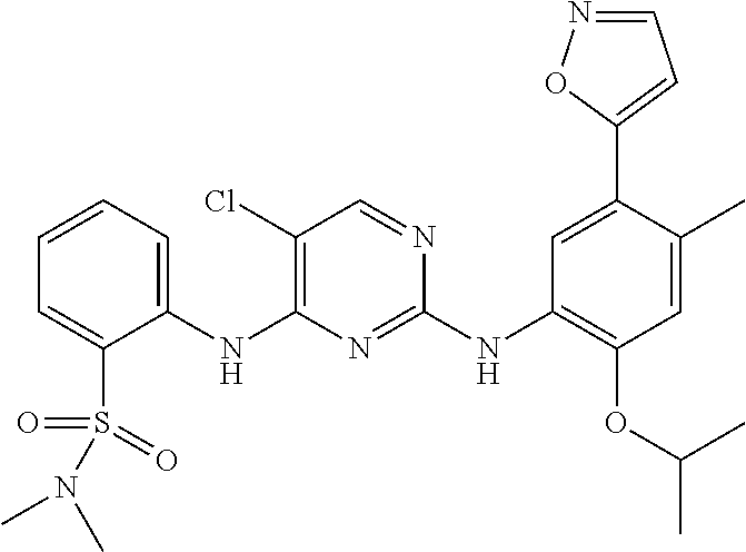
C1(NC2=C(Cl)C=NC(NC3=C(OC(C)C)C=C(C)C(C4=CC=NO4)=C3)=N2)=CC=CC=C1S(=O)(=O)N(C)C
